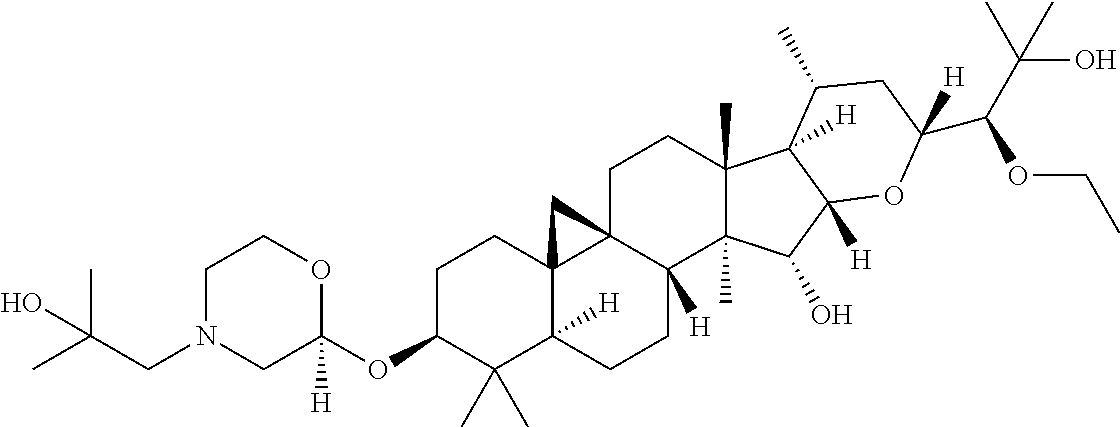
C1C(OC2([H])OCCN(CC(C)(C)O)C2)C(C)(C)C2([H])C3(C1)C1(CCC4(C)C(C)(C(O)C5([H])C4([H])C(C)CC(C(C(C)(C)O)OCC)([H])O5)C1([H])CC2)C3
